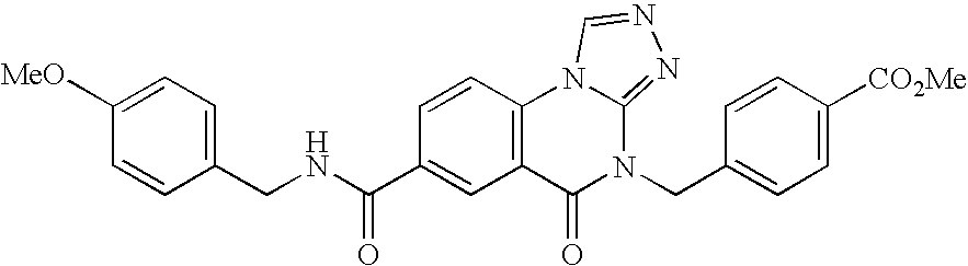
C1=C([MeO])C=CC(CNC(C2=CC3=C(C=C2)N2C(=NN=C2)N(CC2=CC=C([CO2Me])C=C2)C3=O)=O)=C1
